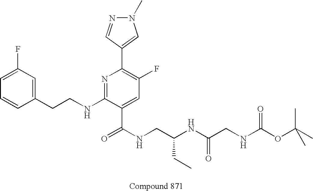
C1=CC(CCNC2=NC(C3=CN(C)N=C3)=C(F)C=C2C(=O)NCC(NC(CNC(OC(C)(C)C)=O)=O)CC)=CC(F)=C1
